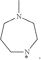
C1[N*]CCN(C)CC1
